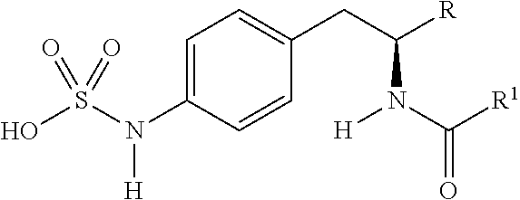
C1=C(N(S(O)(=O)=O)[H])C=CC(CC([R])N(C(=O)[R1])[H])=C1
